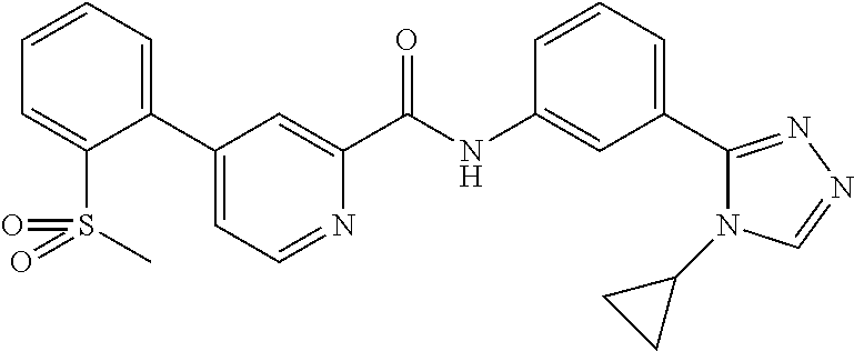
C1(C2=CC=CC=C2S(C)(=O)=O)=CC=NC(C(NC2=CC(C3=NN=CN3C3CC3)=CC=C2)=O)=C1
